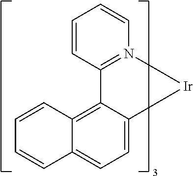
C1=CC2=N(C=C1)[Ir]C1=CC=C3C(=C21)C=CC=C3
